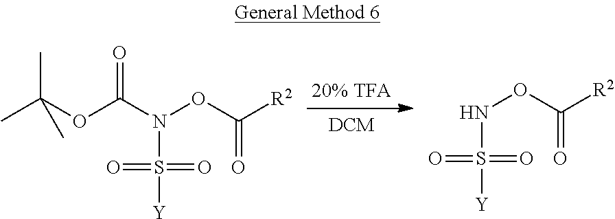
N(OC([R2])=O)S([Y])(=O)=O.O(C(=O)N(OC([R2])=O)S([Y])(=O)=O)C(C)(C)C
